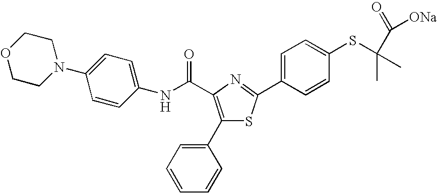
C1(NC(=O)C2=C(C3=CC=CC=C3)SC(C3=CC=C(SC(C)(C)C([ONa])=O)C=C3)=N2)=CC=C(N2CCOCC2)C=C1
